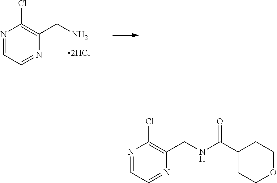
N1=CC=NC(CN)=C1Cl.N1=CC=NC(CNC(C2CCOCC2)=O)=C1Cl
